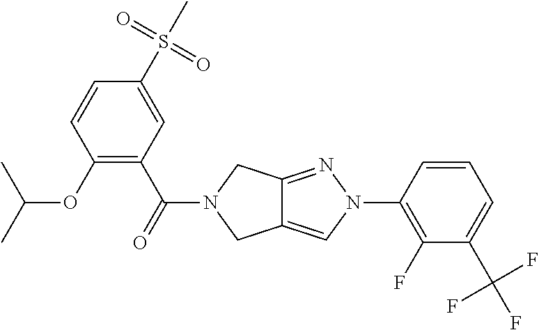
C1(S(C)(=O)=O)=CC(C(=O)N2CC3=CN(C4=C(F)C(C(F)(F)F)=CC=C4)N=C3C2)=C(OC(C)C)C=C1
